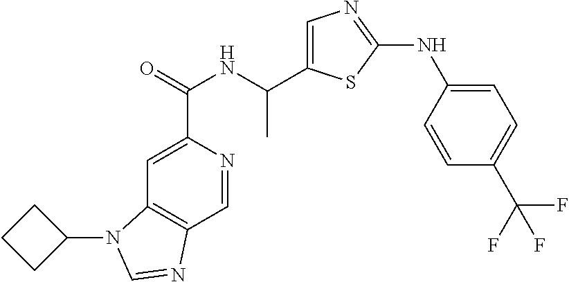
C1=C(C(NC(=O)C2=CC3=C(C=N2)N=CN3C2CCC2)C)SC(NC2=CC=C(C(F)(F)F)C=C2)=N1
